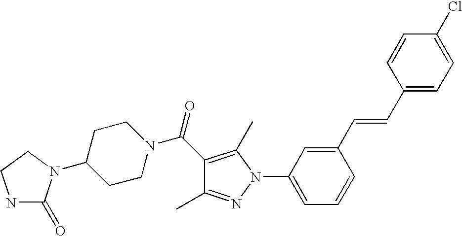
C1(C(=O)N2CCC(N3C(=O)NCC3)CC2)=C(C)N(C2=CC=CC(C=CC3=CC=C(Cl)C=C3)=C2)N=C1C
